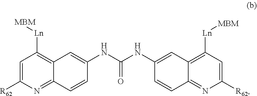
C1=C([R62])N=C2C(=C1[Ln][MBM])C=C(NC(=O)NC1=CC3=C([Ln][MBM])C=C([R62])N=C3C=C1)C=C2
